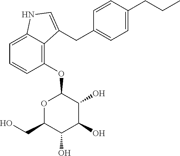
C1=C2C(=C(OC3OC(CO)C(O)C(O)C3O)C=C1)C(CC1=CC=C(CCC)C=C1)=CN2
